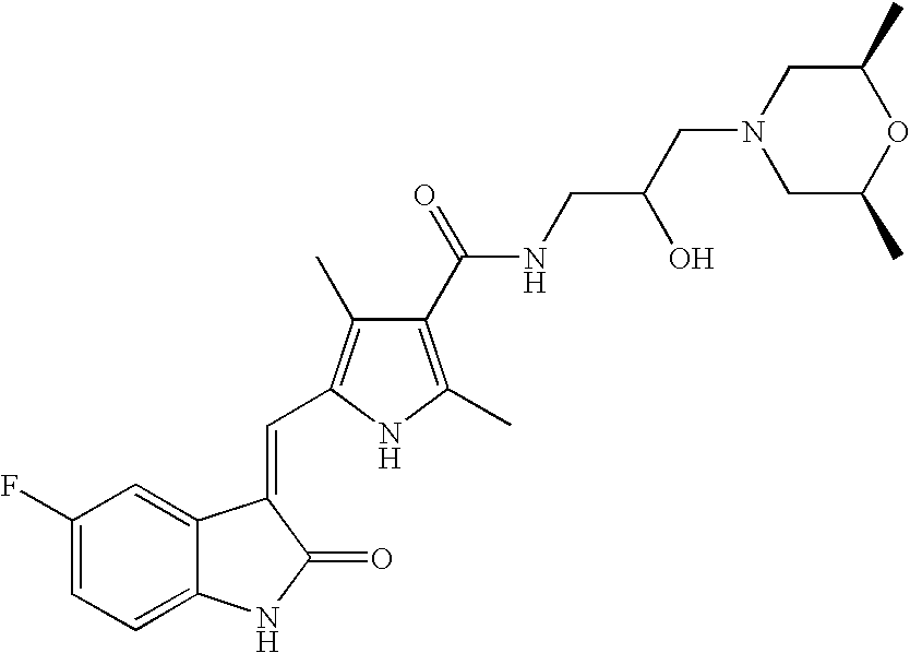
C1(F)=CC=C2C(=C1)C(=CC1=C(C)C(C(=O)NCC(O)CN3CC(C)OC(C)C3)=C(C)N1)C(=O)N2
